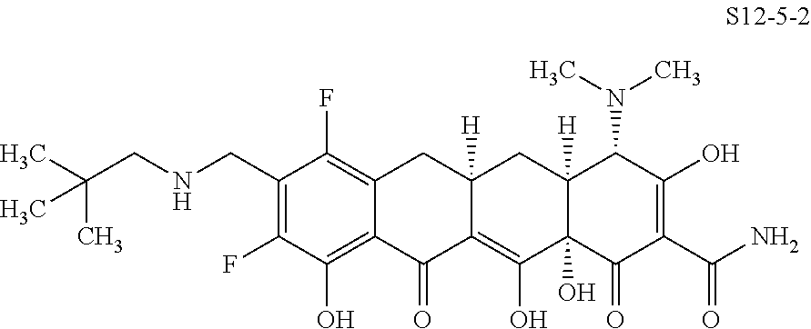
C1(CNCC(C)(C)C)=C(F)C(O)=C2C(=C1F)CC1([H])C(=C(O)C3(O)C([H])(C1)C(N(C)C)C(O)=C(C(N)=O)C3=O)C2=O
